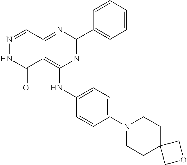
C12=NC(C3=CC=CC=C3)=NC(NC3=CC=C(N4CCC5(CC4)COC5)C=C3)=C1C(=O)NN=C2
